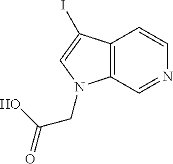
C12=C(C=NC=C1)N(CC(O)=O)C=C2I
